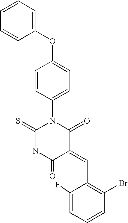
C1=CC=CC(OC2=CC=C(N3C(=S)NC(=O)C(=CC4=C(Br)C=CC=C4F)C3=O)C=C2)=C1
